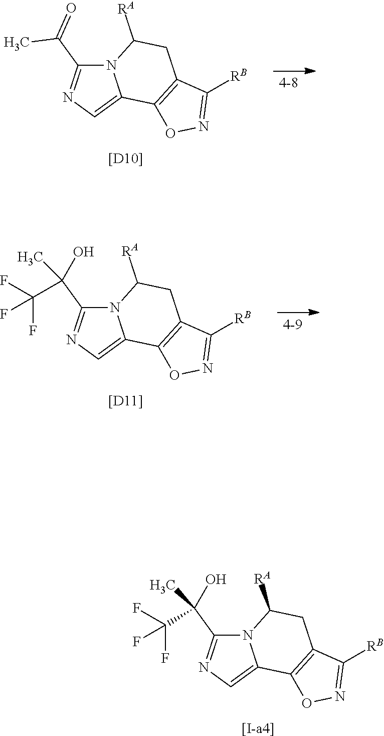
N12C(C(=O)C)=NC=C1C1=C(CC2[RA])C([RB])=NO1.[[D10]].N12C(C(O)(C(F)(F)F)C)=NC=C1C1=C(CC2[RA])C([RB])=NO1.[[D11]].N12C(C(O)(C(F)(F)F)C)=NC=C1C1=C(CC2[RA])C([RB])=NO1.[[I-a4]]
